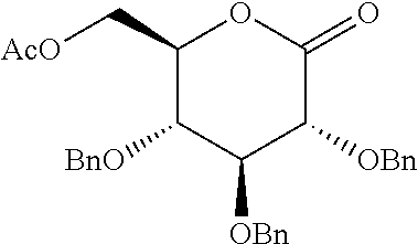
C1([BnO])C([OBn])C([OBn])C(=O)OC1C[AcO]
